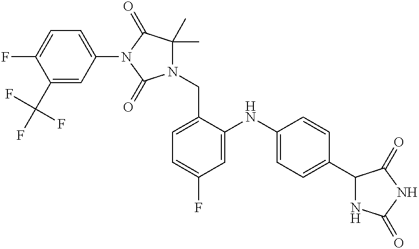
N1(C2=CC=C(F)C(C(F)(F)F)=C2)C(=O)N(CC2=CC=C(F)C=C2NC2=CC=C(C3NC(=O)NC3=O)C=C2)C(C)(C)C1=O
